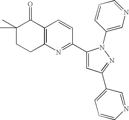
C1(C)(C)CCC2=C(C1=O)C=CC(C1=CC(C3=CC=CN=C3)=NN1C1=CN=CC=C1)=N2
